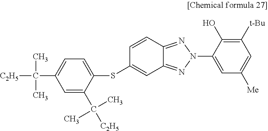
C1=C(C([C2H5])(C)C)C(SC2=CC3=NN(C4=CC([Me])=CC([t-Bu])=C4O)N=C3C=C2)=CC=C1C([C2H5])(C)C
